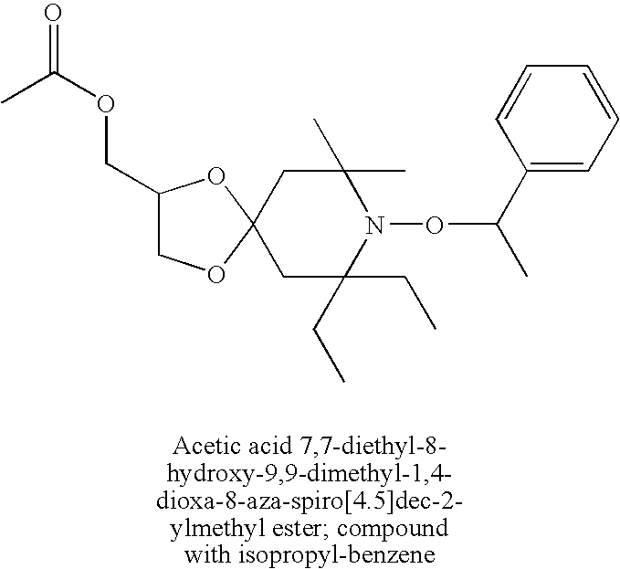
C1(COC(=O)C)COC2(O1)CC(C)(C)N(OC(C)C1=CC=CC=C1)C(CC)(CC)C2
